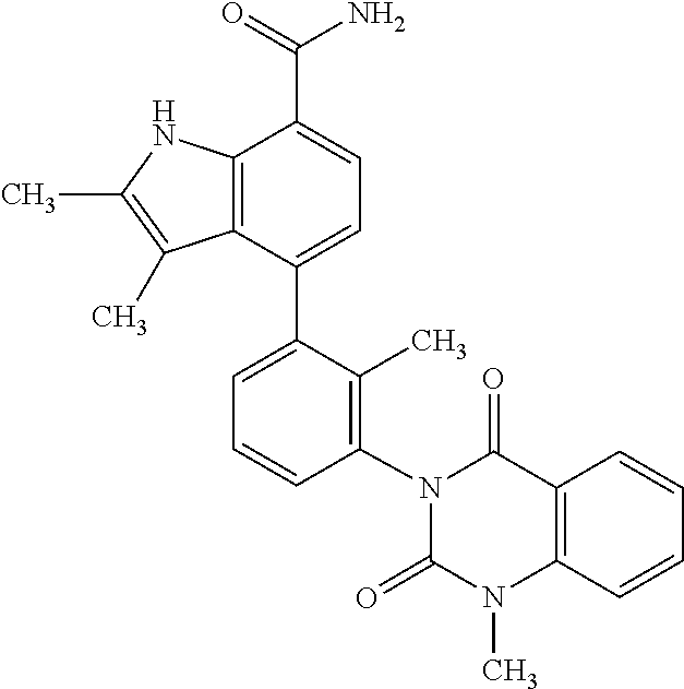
C12=C(C(C3=CC=CC(N4C(=O)N(C)C5=C(C4=O)C=CC=C5)=C3C)=CC=C1C(=O)N)C(C)=C(C)N2
